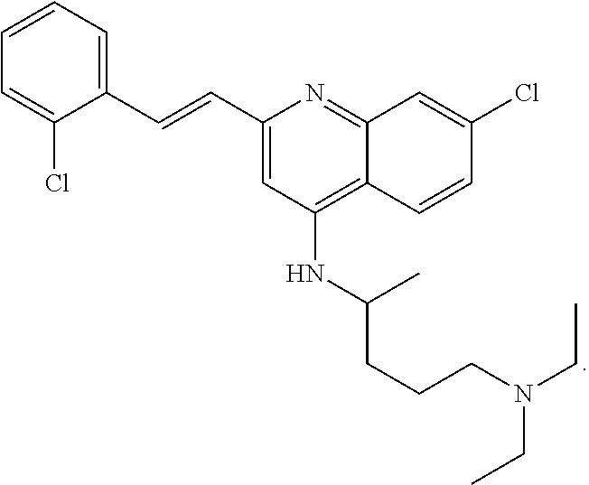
C1(C=CC2=CC(NC(C)CCCN(CC)CC)=C3C(=N2)C=C(Cl)C=C3)=CC=CC=C1Cl
